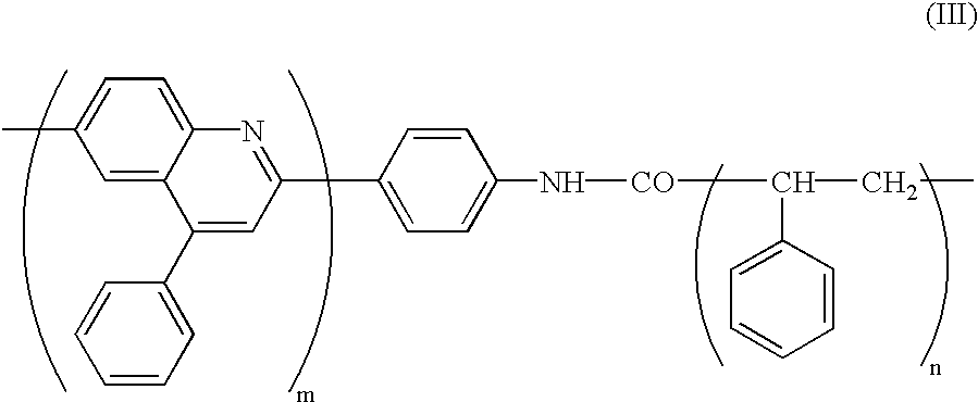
[CO](C(CC)C1=CC=CC=C1)NC1=CC=C(C2=NC3=CC=C(C)C=C3C(C3=CC=CC=C3)=C2)C=C1
